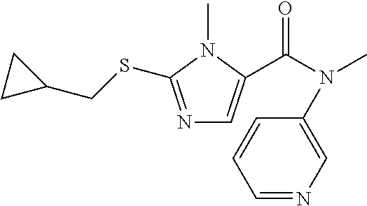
N1=C(SCC2CC2)N(C)C(C(N(C)C2=CN=CC=C2)=O)=C1
